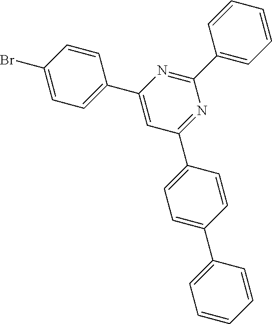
C1(Br)=CC=C(C2=CC(C3=CC=C(C4=CC=CC=C4)C=C3)=NC(C3=CC=CC=C3)=N2)C=C1
